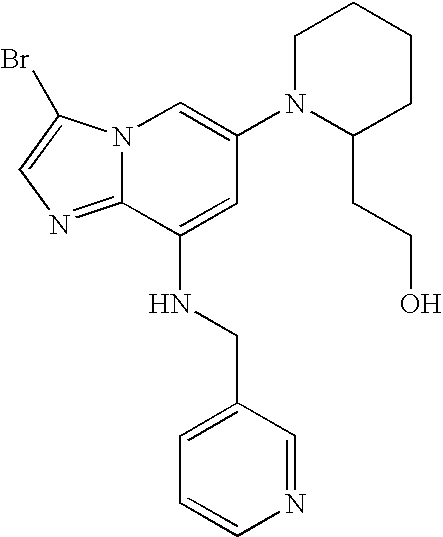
N12C(=NC=C1Br)C(NCC1=CC=CN=C1)=CC(N1C(CCO)CCCC1)=C2
